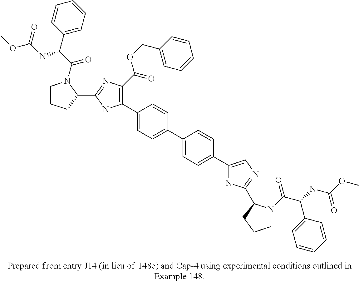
C1(C2=CC=C(C3=CC=C(C4=CN=C(C5N(C(=O)C(C6=CC=CC=C6)NC(=O)OC)CCC5)N4)C=C3)C=C2)=C(C(=O)OCC2=CC=CC=C2)N=C(C2N(C(C(NC(=O)OC)C3=CC=CC=C3)=O)CCC2)N1
